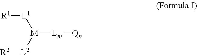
[R1][L1][M]([L2][R2])[Lm][Qn]
